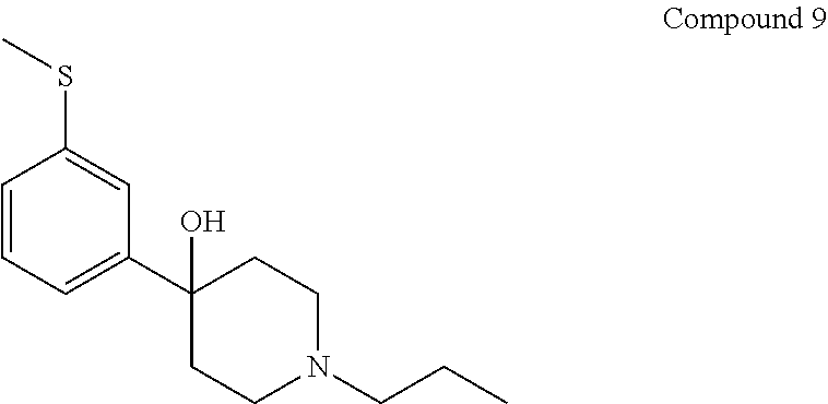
C1=CC=C(C2(O)CCN(CCC)CC2)C=C1SC
